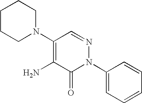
C1(N2N=CC(N3CCCCC3)=C(N)C2=O)=CC=CC=C1
